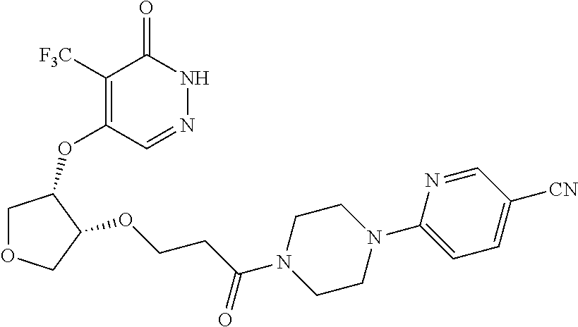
O(C1=C([F3C])C(=O)NN=C1)C1COCC1OCCC(N1CCN(C2=CC=C([CN])C=N2)CC1)=O
